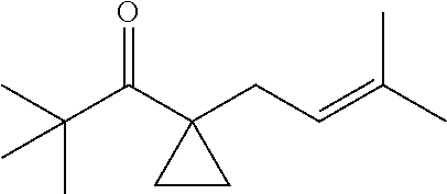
C(C1(CC=C(C)C)CC1)(C(C)(C)C)=O
